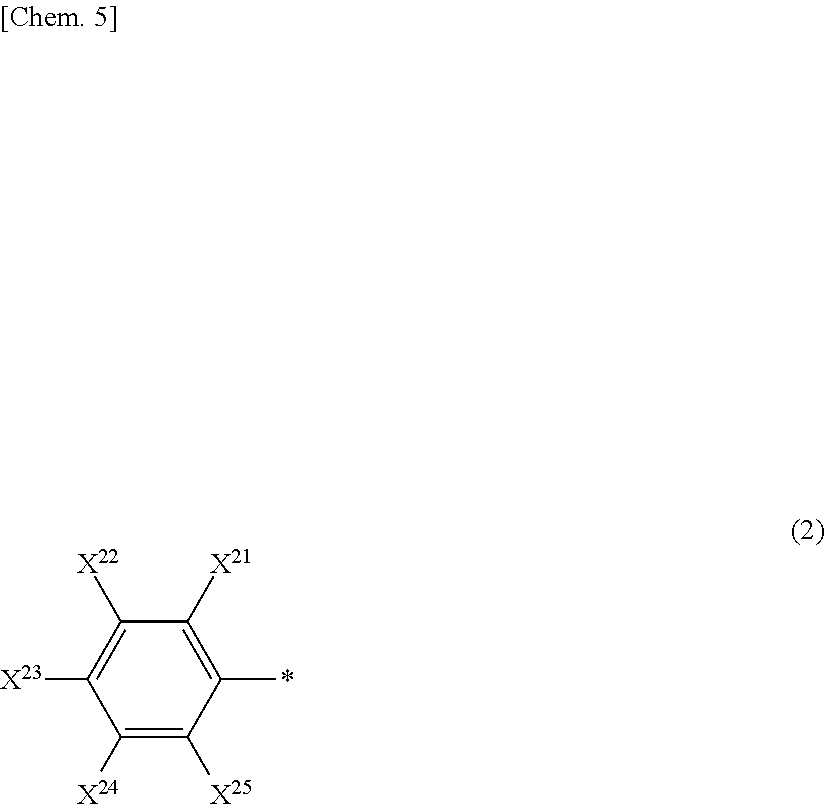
C1([X24])=C([X25])C(*)=C([X21])C([X22])=C1[X23]
